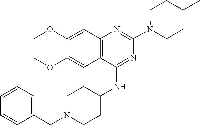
C12=C(C(NC3CCN(CC4=CC=CC=C4)CC3)=NC(N3CCC(C)CC3)=N1)C=C(OC)C(OC)=C2
